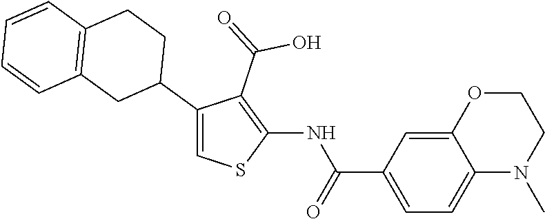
C12=CC(C(=O)NC3=C(C(=O)O)C(C4CCC5=C(C4)C=CC=C5)=CS3)=CC=C1N(C)CCO2
